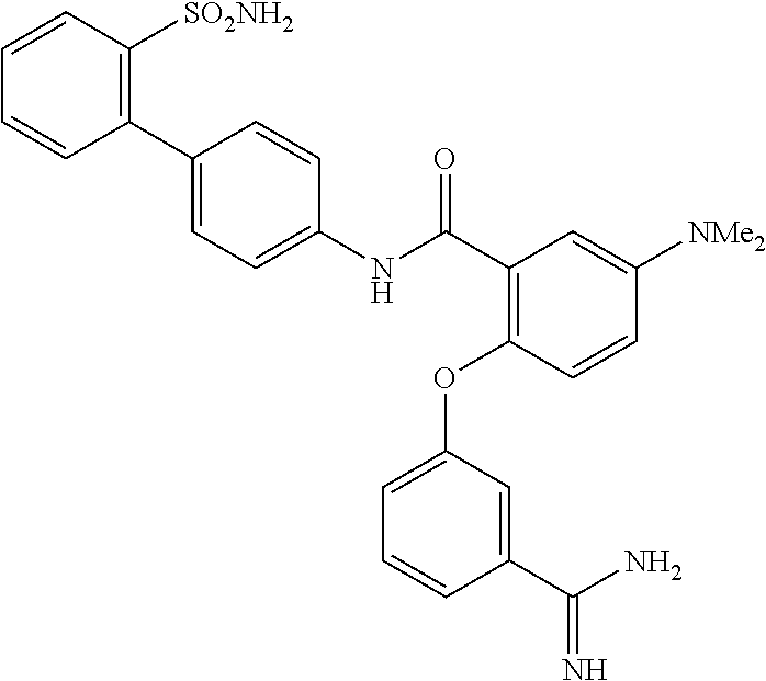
C1=CC([SO2NH2])=C(C2=CC=C(NC(C3=C(OC4=CC=CC(C(=N)N)=C4)C=CC([NMe2])=C3)=O)C=C2)C=C1
